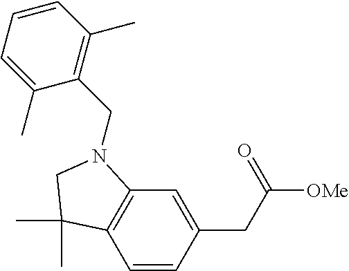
C1=CC(CC(=O)[OMe])=CC2=C1C(C)(C)CN2CC1=C(C)C=CC=C1C
